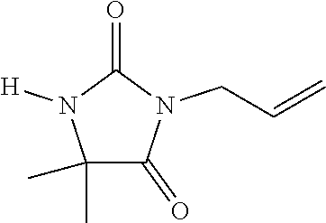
C1(C)(C)C(=O)N(CC=C)C(=O)N1[H]
